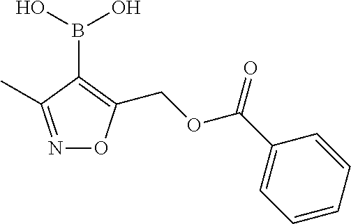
C1(B(O)O)=C(COC(C2=CC=CC=C2)=O)ON=C1C
